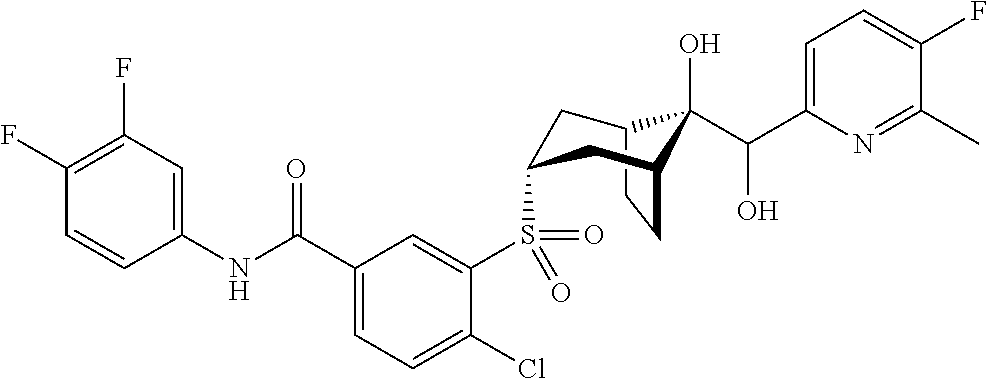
C12CCC(CC(S(C3=CC(C(NC4=CC(F)=C(F)C=C4)=O)=CC=C3Cl)(=O)=O)C1)C2(O)C(C1=CC=C(F)C(C)=N1)O
